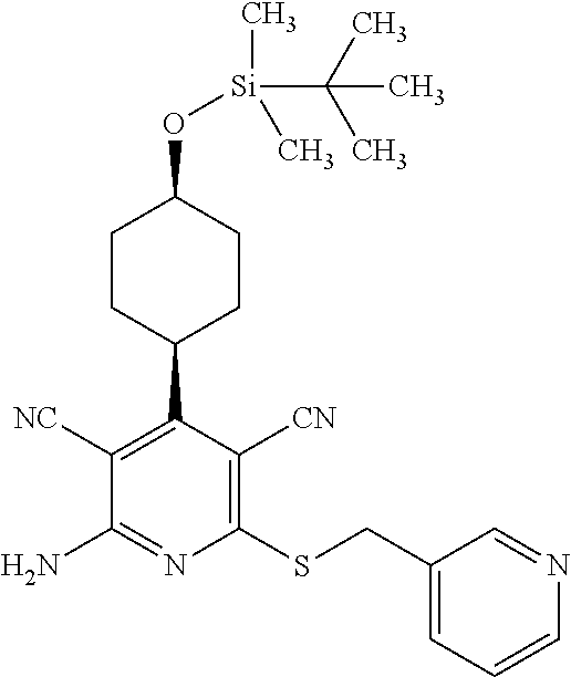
C1([NC])=C(C2CCC(O[Si](C)(C)C(C)(C)C)CC2)C([CN])=C(SCC2=CC=CN=C2)N=C1N
